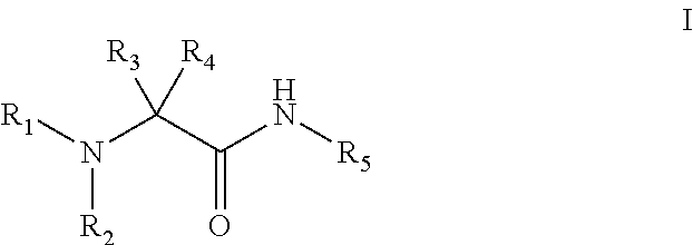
C(=O)(C(N([R1])[R2])([R4])[R3])N[R5]
